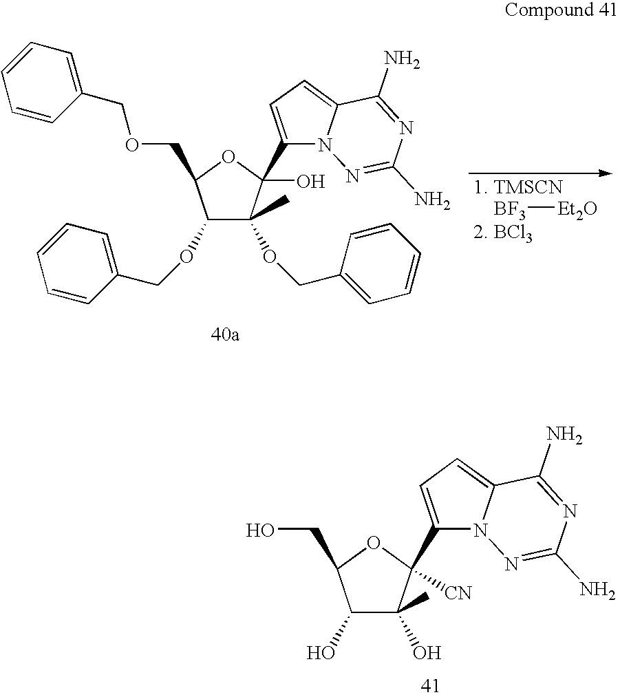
C1(O)C(O)(C)C([CN])(C2=CC=C3N2N=C(N)N=C3N)OC1CO.[BF3][Et2O].C1(OCC2=CC=CC=C2)C(OCC2=CC=CC=C2)(C)C(O)(C2=CC=C3N2N=C(N)N=C3N)OC1COCC1=CC=CC=C1
